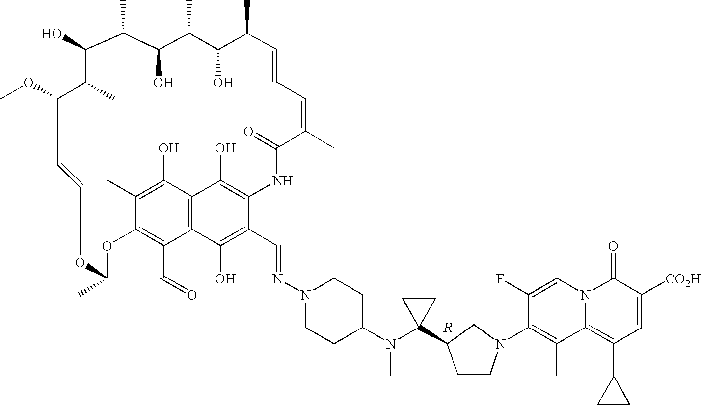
OC1C(C)C(O)C(C)C(O)C(C)C=CC=C(C)C(=O)NC2=C(O)C3=C(C(O)=C2C=NN2CCC(N(C4(C5CCN(C6=C(C)C7=C(C8CC8)C=C([CO2H])C(=O)N7C=C6F)C5)CC4)C)CC2)C2=C(C(C)=C3O)OC(C)(C2=O)OC=CC(OC)C1C
